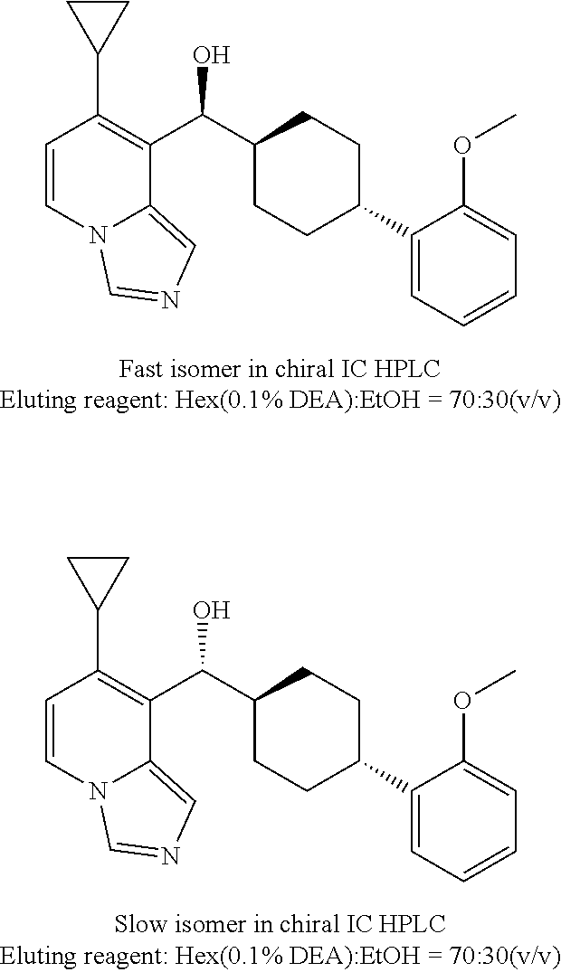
C1=CN2C(=CN=C2)C(C(C2CCC(C3=CC=CC=C3OC)CC2)O)=C1C1CC1.C1=CN2C(=CN=C2)C(C(C2CCC(C3=CC=CC=C3OC)CC2)O)=C1C1CC1
